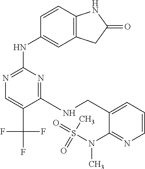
C1(NCC2=CC=CN=C2N(S(=O)(=O)C)C)=NC(NC2=CC3=C(C=C2)NC(=O)C3)=NC=C1C(F)(F)F
